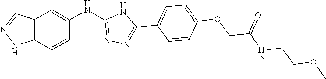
N1=C(NC2=CC3=C(NN=C3)C=C2)NC(C2=CC=C(OCC(NCCOC)=O)C=C2)=N1
